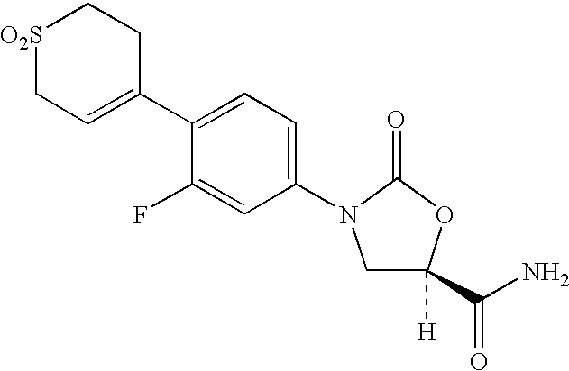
C1([H])(C(N)=O)CN(C2=CC=C(C3=CC[O2S]CC3)C(F)=C2)C(=O)O1
